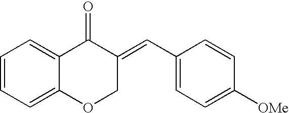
C1=CC=C2C(=C1)C(=O)C(=CC1=CC=C([OMe])C=C1)CO2
